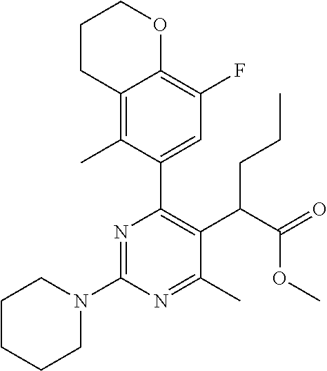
N1(C2=NC(C3=CC(F)=C4C(=C3C)CCCO4)=C(C(C(=O)OC)CCC)C(C)=N2)CCCCC1
